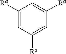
C1([Ra])=CC([Ra])=CC([Ra])=C1
